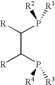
C(C(P([R4])[R3])[R])([R])P([R2])[R1]
